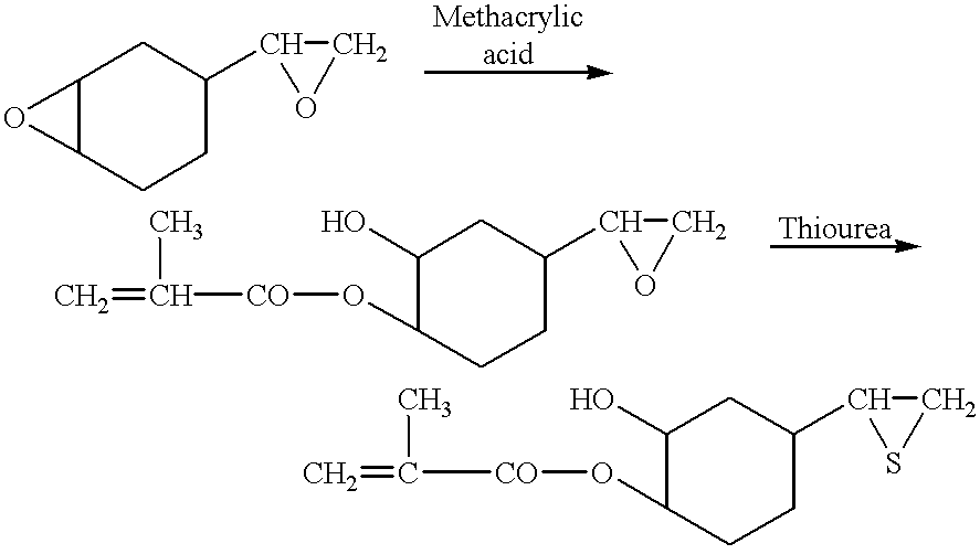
C12C(CCC(C3OC3)C1)O2.C=C([CO]OC1CCC(C2SC2)CC1O)C.C=C([CO]OC1CCC(C2OC2)CC1O)C
